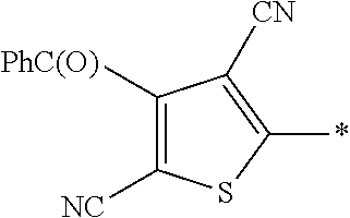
C1([NC])=C([PhC(O)])C([CN])=C(*)S1
